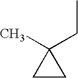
C1CC1(C)CC
